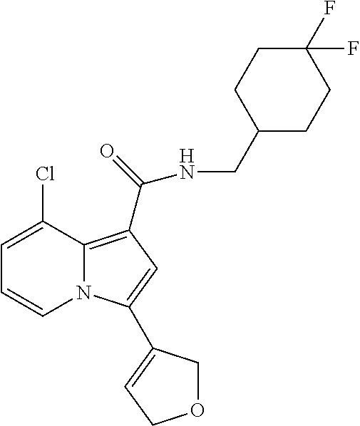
C1=C(Cl)C2=C(C(=O)NCC3CCC(F)(F)CC3)C=C(C3=CCOC3)N2C=C1
